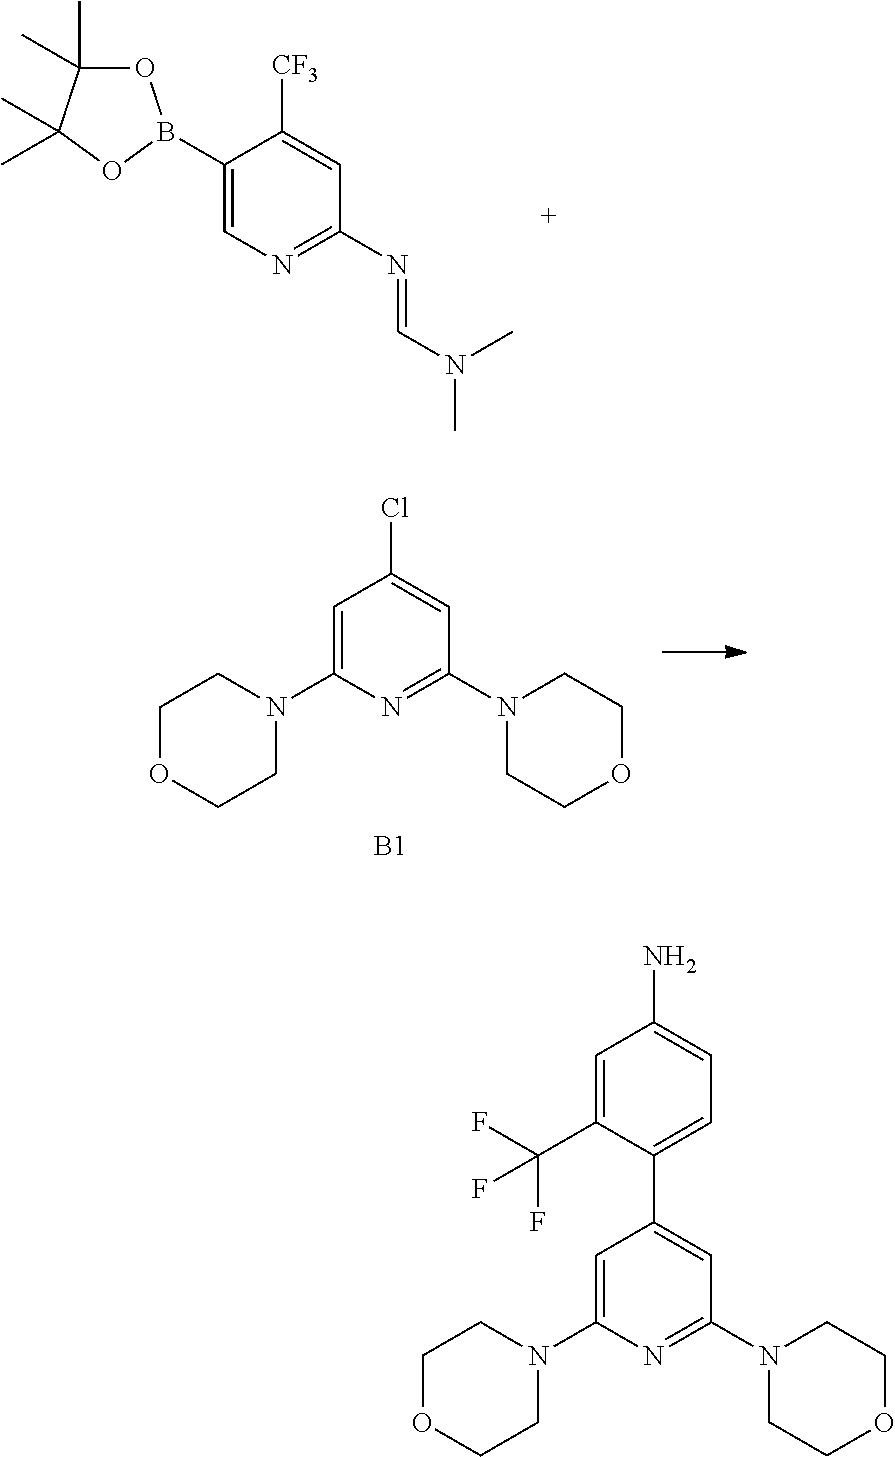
C1(B2OC(C)(C)C(C)(C)O2)=CN=C(N=CN(C)C)C=C1[CF3].C1=C(N2CCOCC2)N=C(N2CCOCC2)C=C1Cl.[B1].C1=C(N2CCOCC2)N=C(N2CCOCC2)C=C1C1=CC=C(N)C=C1C(F)(F)F
